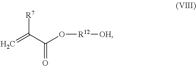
C=C(C(O[R12][OH])=O)[R7]
